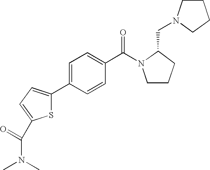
C1=C(C2=CC=C(C(N(C)C)=O)S2)C=CC(C(N2CCCC2CN2CCCC2)=O)=C1
